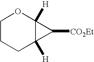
C1CCC2([H])C([H])(O1)C2[CO2Et]
